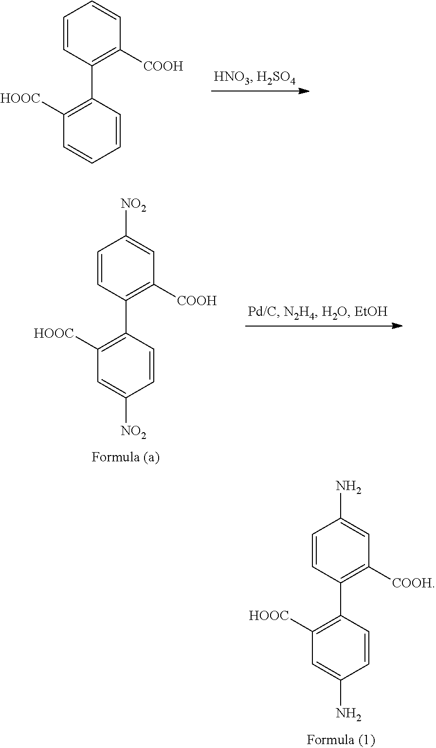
C1=CC(C2=C([HOOC])C=C(N)C=C2)=C([COOH])C=C1N.C1=CC(C2=C([HOOC])C=CC=C2)=C([COOH])C=C1.C1=CC(C2=C([HOOC])C=C([NO2])C=C2)=C([COOH])C=C1[NO2]
